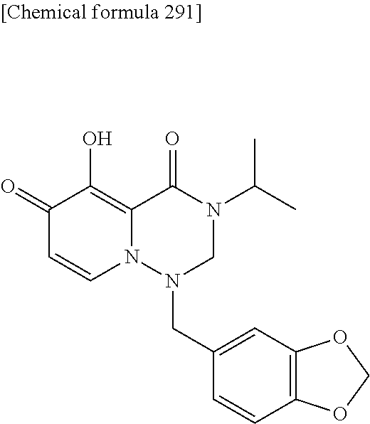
C1(=O)C=CN2C(=C1O)C(=O)N(C(C)C)CN2CC1=CC2=C(C=C1)OCO2
